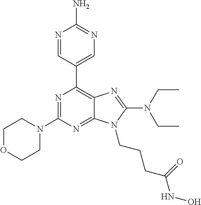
N1=CC(C2=C3C(=NC(N4CCOCC4)=N2)N(CCCC(NO)=O)C(N(CC)CC)=N3)=CN=C1N
